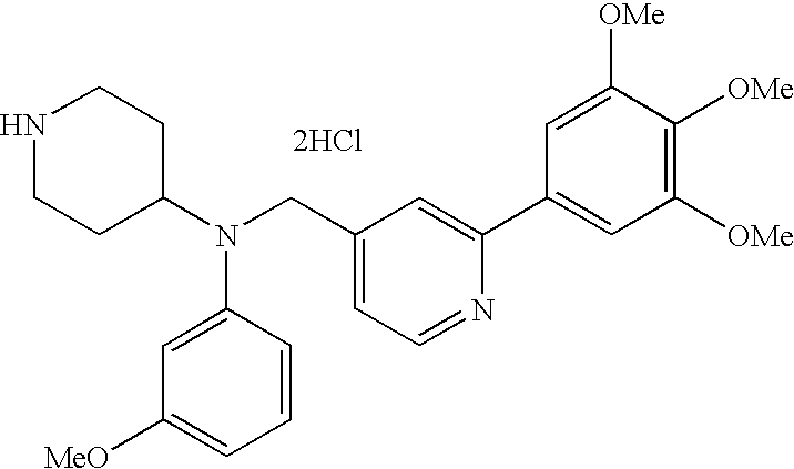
[2HCl].N1CCC(N(C2=CC([MeO])=CC=C2)CC2=CC=NC(C3=CC([OMe])=C([OMe])C([OMe])=C3)=C2)CC1
